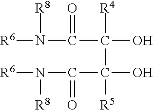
C(C(O)(C([R5])(C(N([R6])[R8])=O)O)[R4])(N([R6])[R8])=O
